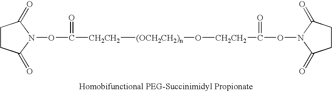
[CH2CH2]([(OCH2CH2)n]O[CH2CH2]C(ON1C(=O)CCC1=O)=O)C(ON1C(=O)CCC1=O)=O
